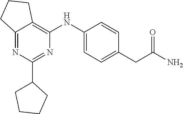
C1(C2=NC(NC3=CC=C(CC(N)=O)C=C3)=C3C(=N2)CCC3)CCCC1
